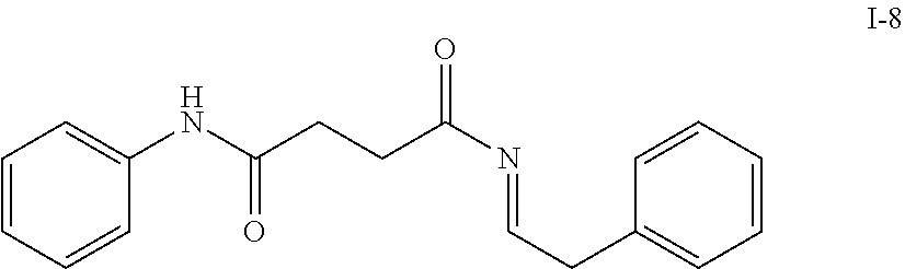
C1=CC=CC=C1NC(CCC(N=CCC1=CC=CC=C1)=O)=O
